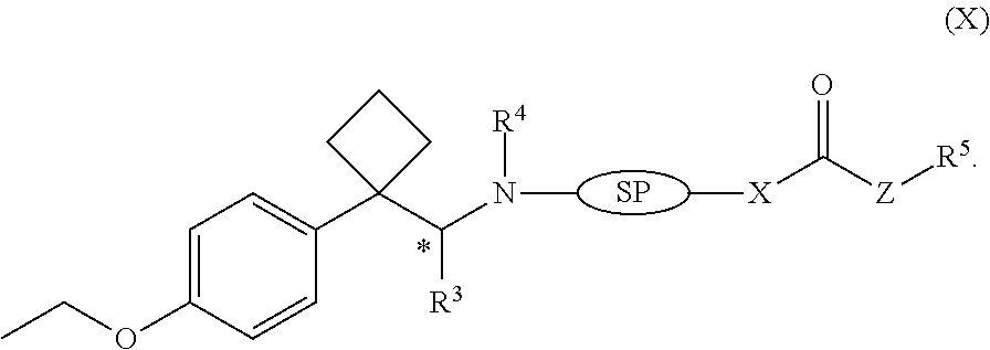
C1=C(OCC)C=CC(C2(C(N([R4])C)[R3])CCC2)=C1.[X](C([Z][R5])=O)C.[SP]
